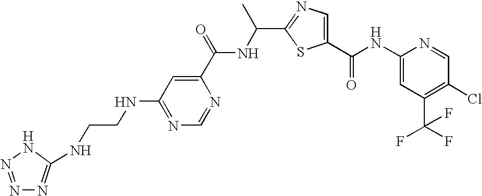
C1(C(NC2=CC(C(F)(F)F)=C(Cl)C=N2)=O)=CN=C(C(C)NC(C2=CC(NCCNC3=NN=NN3)=NC=N2)=O)S1
